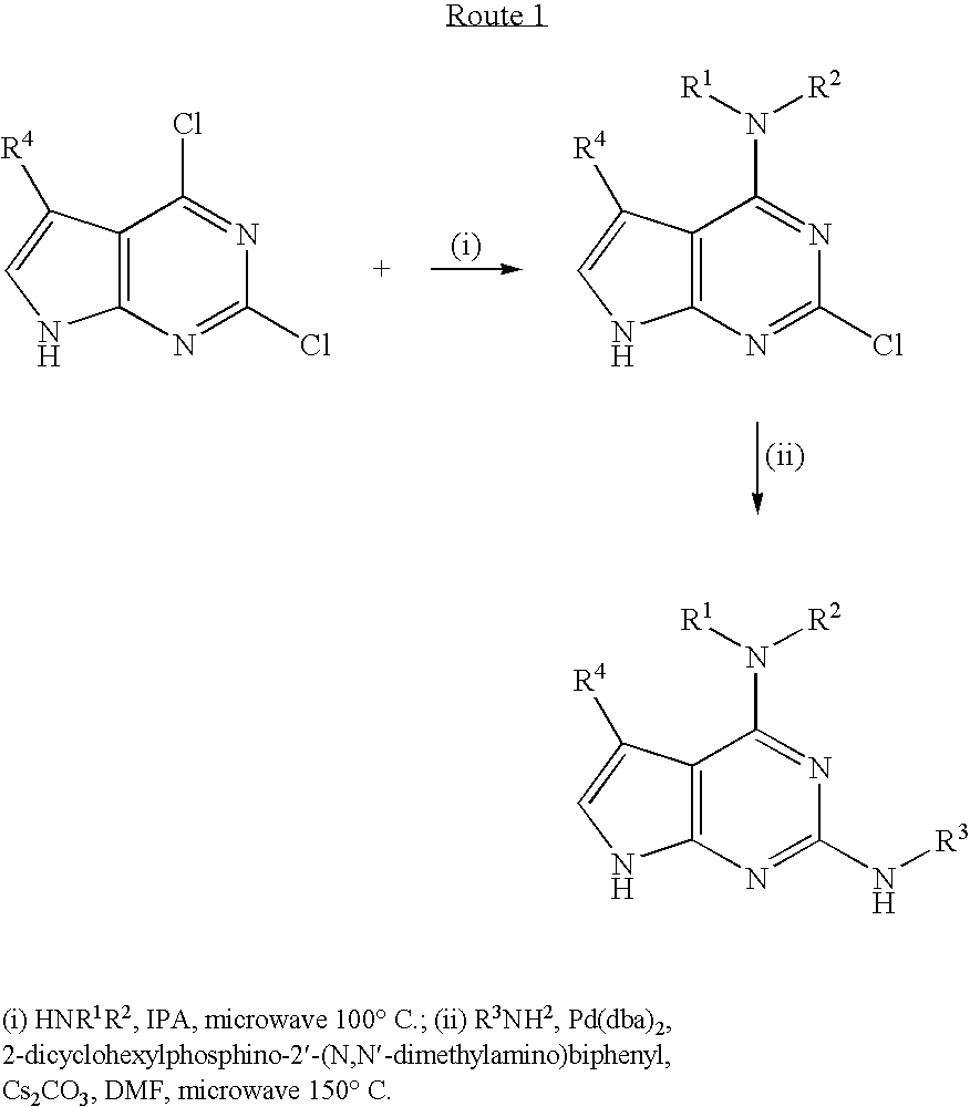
C12=C(N=C(Cl)N=C1Cl)NC=C2[R4].C12=C(N=C(Cl)N=C1N([R2])[R1])NC=C2[R4].C12=C(N=C(N[R3])N=C1N([R2])[R1])NC=C2[R4]
